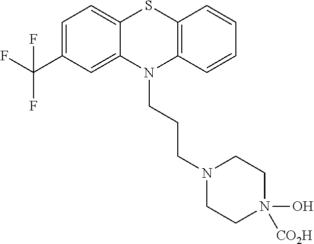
C1=C(C(F)(F)F)C=C2C(=C1)SC1=C(N2CCCN2CCN(O)([CO2H])CC2)C=CC=C1
